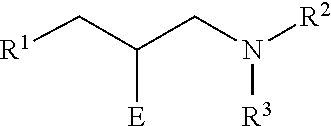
C(C(CN([R2])[R3])[E])[R1]
